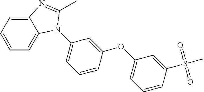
C1=C2C(=CC=C1)N(C1=CC=CC(OC3=CC=CC(S(C)(=O)=O)=C3)=C1)C(C)=N2
